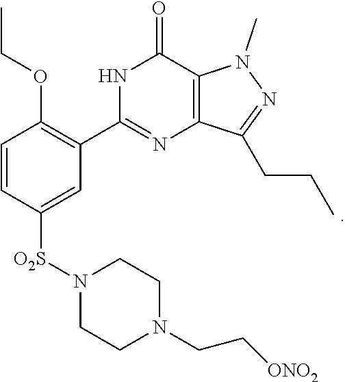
N1([O2S]C2=CC(C3=NC4=C(N(C)N=C4CCC)C(=O)N3)=C(OCC)C=C2)CCN(CC[ONO2])CC1
